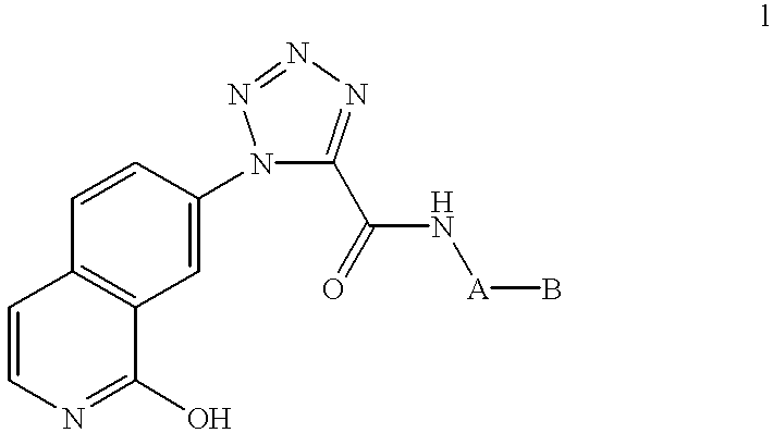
C1=CC2=C(C=C1N1C(C(N[A]B)=O)=NN=N1)C(O)=NC=C2
